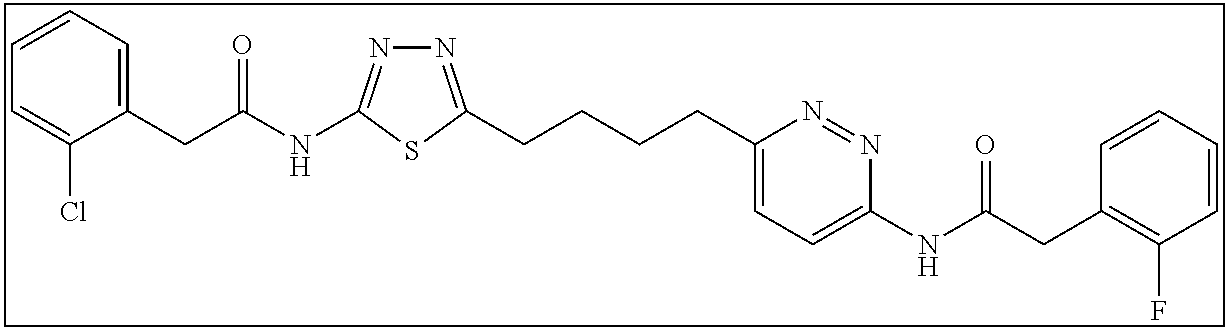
C1=CC=C(CC(NC2=NN=C(CCCCC3=CC=C(NC(CC4=C(F)C=CC=C4)=O)N=N3)S2)=O)C(Cl)=C1
